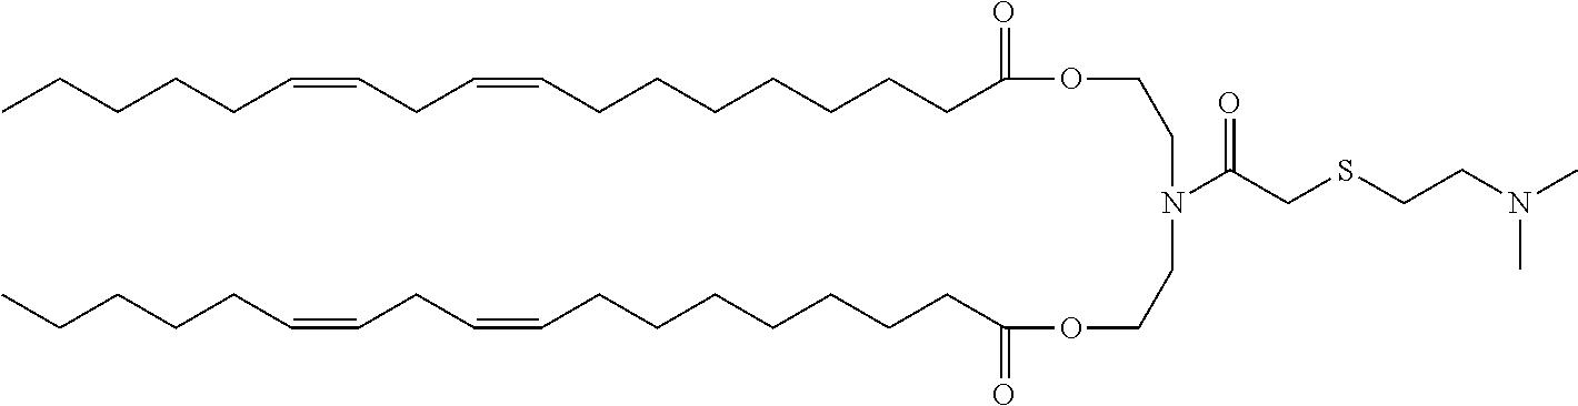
C(CC=CCCCCCCCC(=O)OCCN(C(CSCCN(C)C)=O)CCOC(CCCCCCCC=CCC=CCCCCC)=O)=CCCCCC
